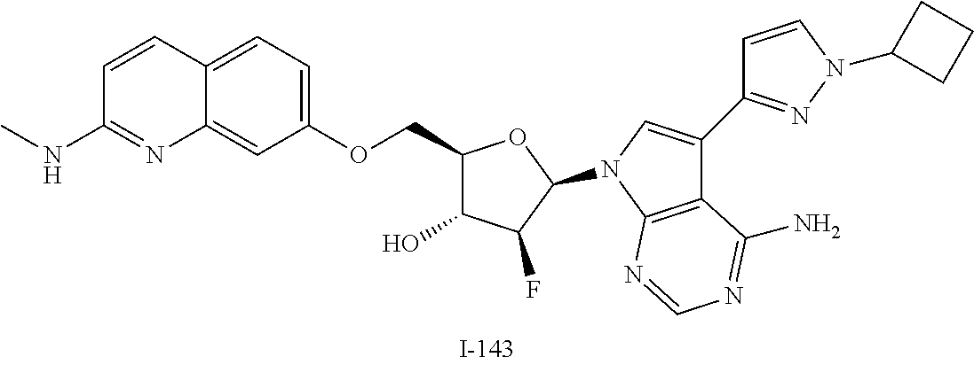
C1(COC2=CC=C3C(=C2)N=C(NC)C=C3)C(O)C(F)C(N2C=C(C3=NN(C4CCC4)C=C3)C3=C2N=CN=C3N)O1
